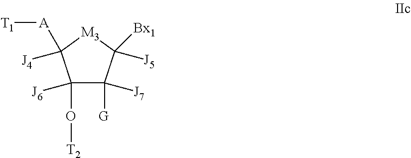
C1(O[T2])([J6])C([G])([J7])C([Bx1])([J5])[M3]C1([A][T1])[J4]
